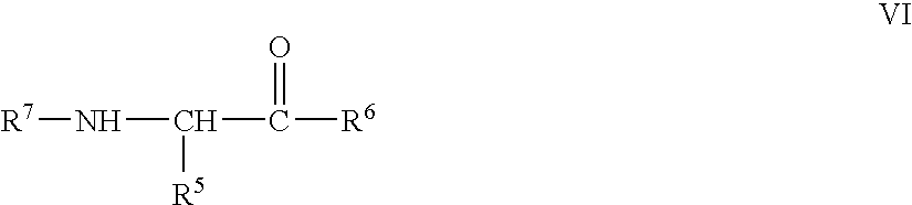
[R7]NC(C([R6])=O)[R5]
